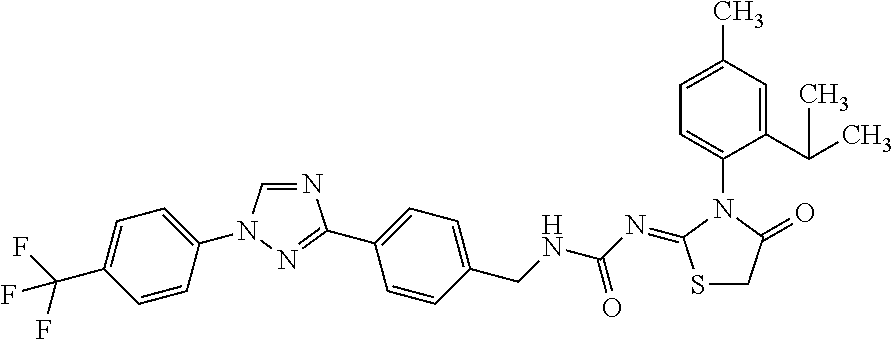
C1=NC(C2=CC=C(CNC(N=C3SCC(=O)N3C3=CC=C(C)C=C3C(C)C)=O)C=C2)=NN1C1=CC=C(C(F)(F)F)C=C1
